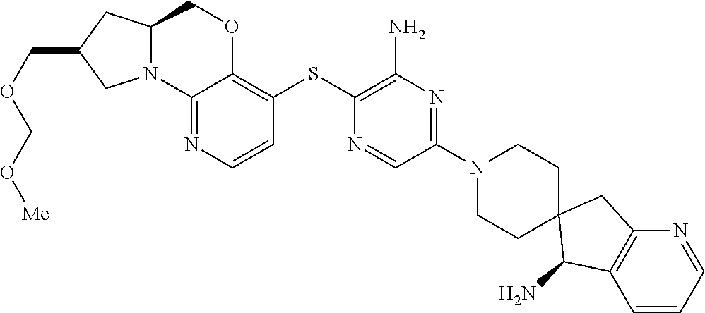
C12(C(N)C3=C(C1)N=CC=C3)CCN(C1=NC(N)=C(SC3=C4OCC5N(C4=NC=C3)CC(COCO[Me])C5)N=C1)CC2
